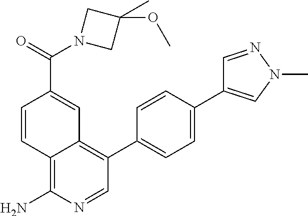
C1(C2=CC=C(C3=CN(C)N=C3)C=C2)=C2C(=C(N)N=C1)C=CC(C(N1CC(C)(OC)C1)=O)=C2
